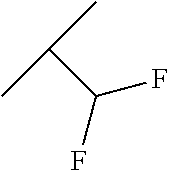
C(C(C)C)(F)F
